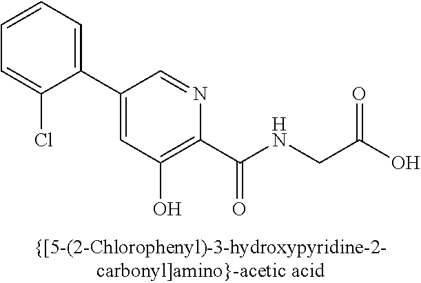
C1(C2=CC(O)=C(C(NCC(O)=O)=O)N=C2)=CC=CC=C1Cl
